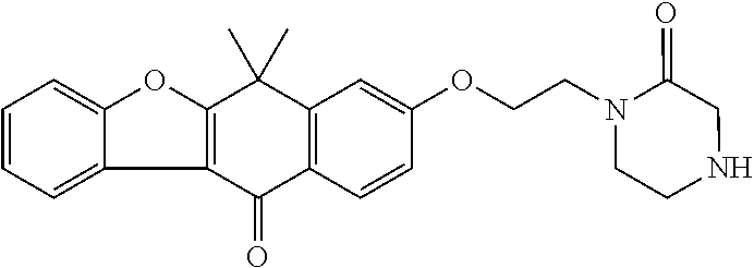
C1(=O)C2=C(C(C)(C)C3=C1C1=CC=CC=C1O3)C=C(OCCN1C(=O)CNCC1)C=C2
